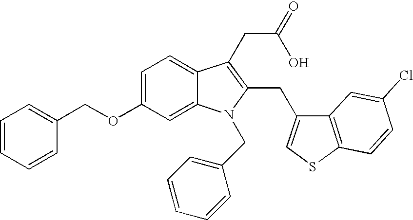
C1(OCC2=CC=CC=C2)=CC=C2C(=C1)N(CC1=CC=CC=C1)C(CC1=CSC3=C1C=C(Cl)C=C3)=C2CC(=O)O
